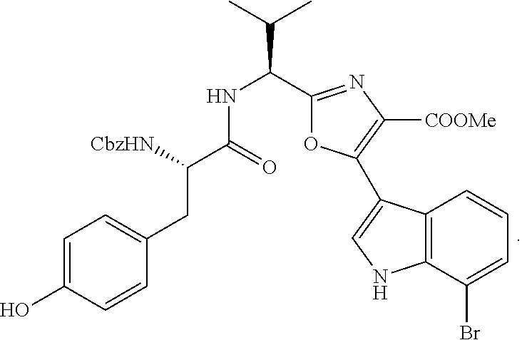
C1=C(O)C=CC(CC(C(=O)NC(C2=NC([COOMe])=C(C3=CNC4=C3C=CC=C4Br)O2)C(C)C)[CbzHN])=C1
